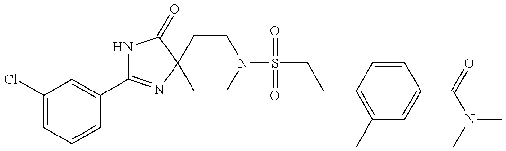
N1C(C2=CC(Cl)=CC=C2)=NC2(C1=O)CCN(S(CCC1=C(C)C=C(C(N(C)C)=O)C=C1)(=O)=O)CC2
